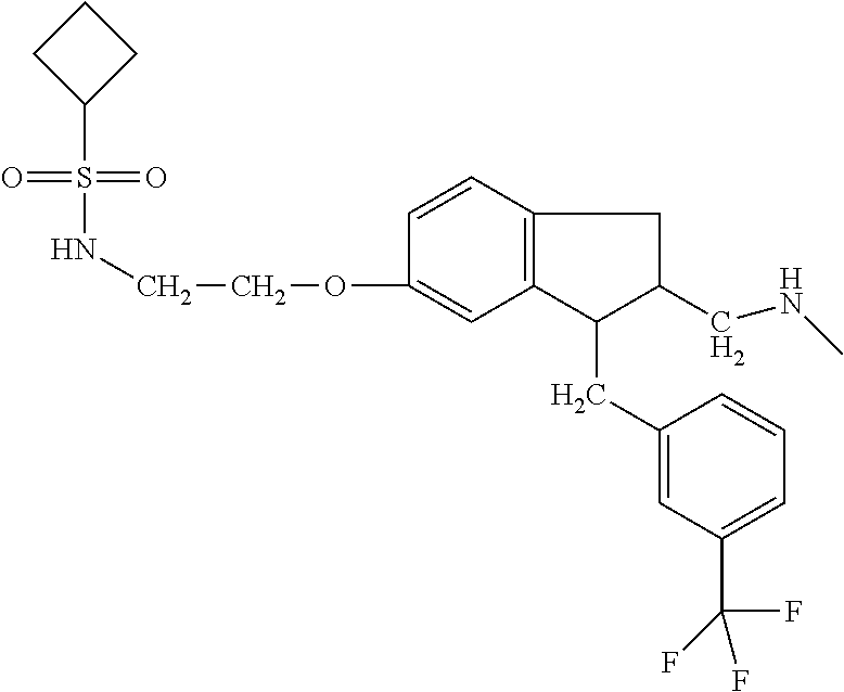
S(=O)(=O)(NCCOC1=CC2=C(C=C1)CC(CNC)C2CC1=CC(C(F)(F)F)=CC=C1)C1CCC1
